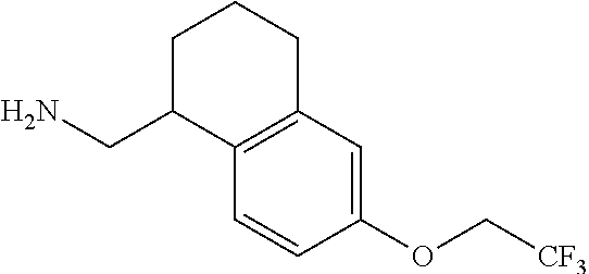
[CF3]COC1=CC2=C(C=C1)C(CN)CCC2
